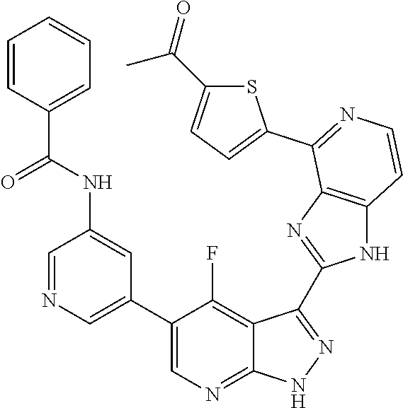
C1=NC=C(C2=CN=C3C(=C2F)C(C2=NC4=C(N2)C=CN=C4C2=CC=C(C(=O)C)S2)=N[N H]3)C=C1NC(C1=CC=CC=C1)=O
